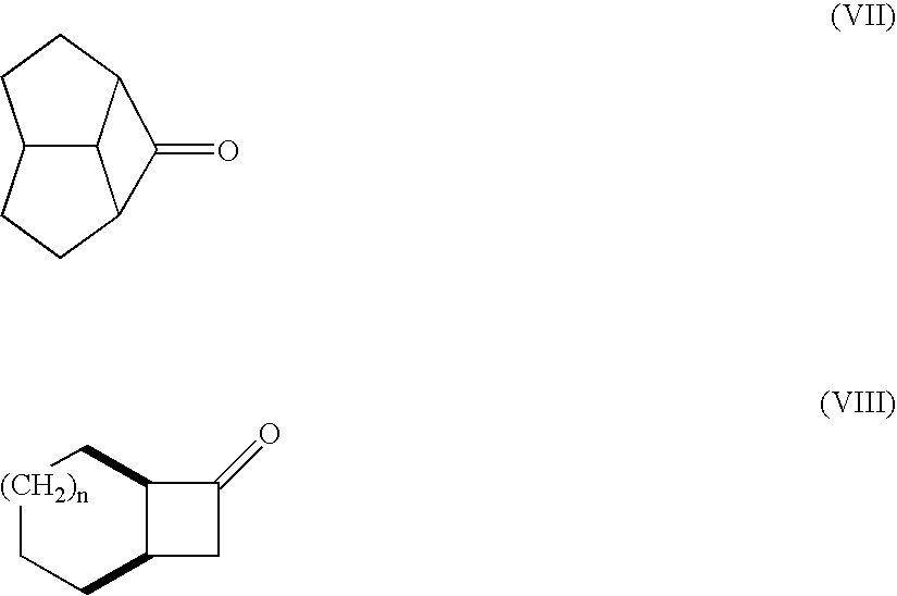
C12C3CCC1C(=O)C2CC3.[(CH2)n]1CCC2C(C1)C(=O)C2
